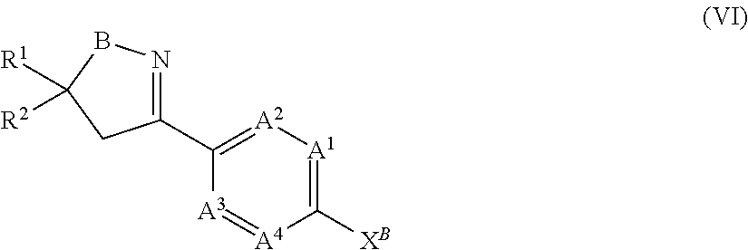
C1([XB])=[A1][A2]=C(C2=NBC([R1])([R2])C2)[A3]=[A4]1
